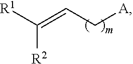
[R1]C(=CC[A])[R2]
